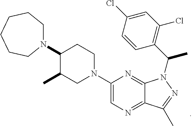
N1=C2C(=NC=C1N1CCC(N3CCCCCC3)C(C)C1)C(C)=NN2C(C1=C(Cl)C=C(Cl)C=C1)C
